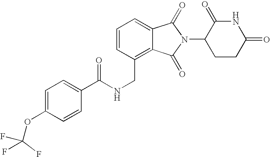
C(C1=C2C(=CC=C1)C(=O)N(C1CCC(=O)NC1=O)C2=O)NC(C1=CC=C(OC(F)(F)F)C=C1)=O
